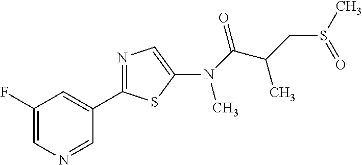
C1=C(F)C=C(C2=NC=C(N(C(=O)C(CS(=O)C)C)C)S2)C=N1
